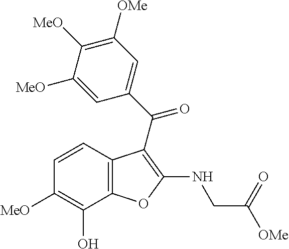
C12=C(C=CC([MeO])=C1O)C(C(C1=CC([OMe])=C([MeO])C([MeO])=C1)=O)=C(NCC([OMe])=O)O2
